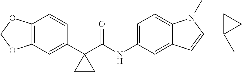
C12=C(C=C(C3(C(NC4=CC=C5C(=C4)C=C(C4(C)CC4)N5C)=O)CC3)C=C1)OCO2
